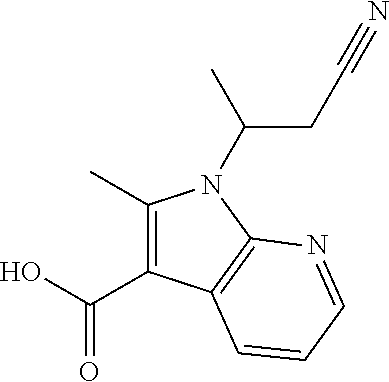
C(O)(=O)C1=C(C)N(C(C)CC#N)C2=C1C=CC=N2
